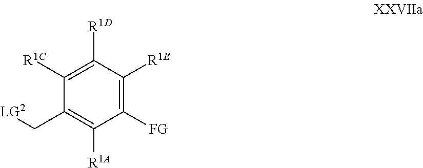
C1([FG])=C([R1E])C([R1D])=C([R1C])C(C[LG2])=C1[R1A]
